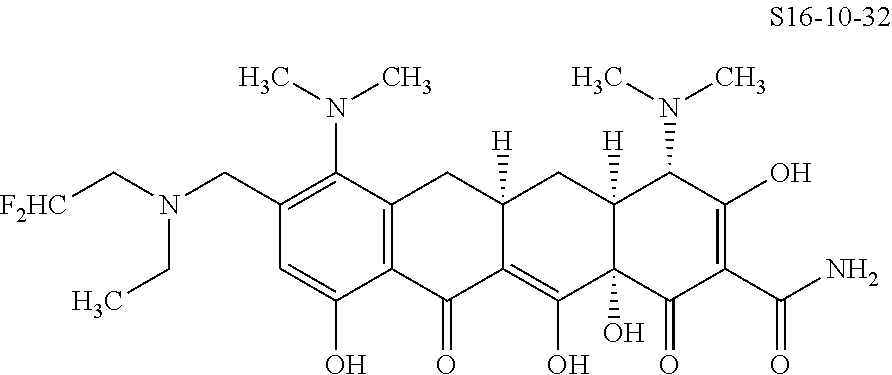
C1(CN(C[F2HC])CC)=C(N(C)C)C2=C(C(O)=C1)C(=O)C1=C(O)C3(O)C([H])(CC1([H])C2)C(N(C)C)C(O)=C(C(N)=O)C3=O
